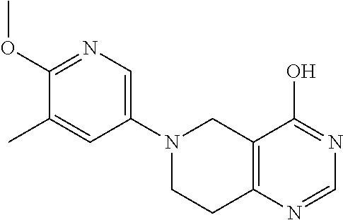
C12=C(N=CN=C1O)CCN(C1=CN=C(OC)C(C)=C1)C2
